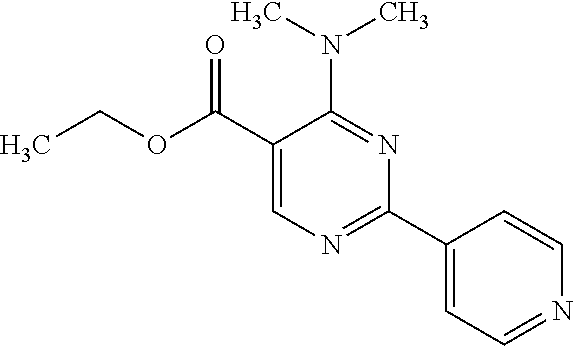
N(C1=NC(C2=CC=NC=C2)=NC=C1C(OCC)=O)(C)C
